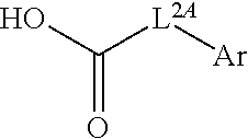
OC([L2A][Ar])=O
